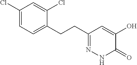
C1(Cl)=CC=C(CCC2=NNC(=O)C(O)=C2)C(Cl)=C1
